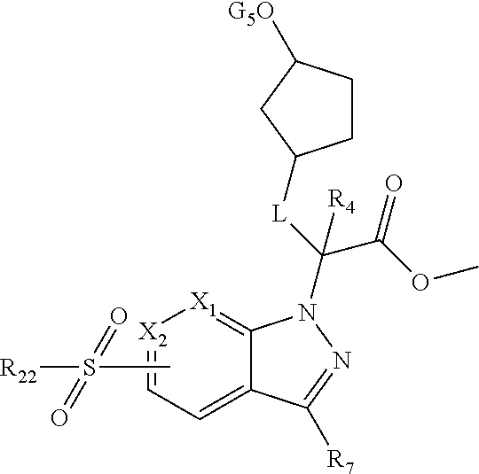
CS([R22])(=O)=O.C1=C2C(=[X1][X2]=C1)N(C(C(=O)OC)([L]C1CCC([G5O])C1)[R4])N=C2[R7]
